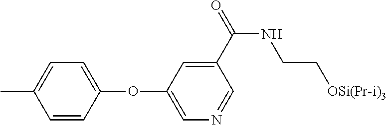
C1=C(C)C=CC(OC2=CN=CC(C(NCC[OSi(Pr-i)3])=O)=C2)=C1
